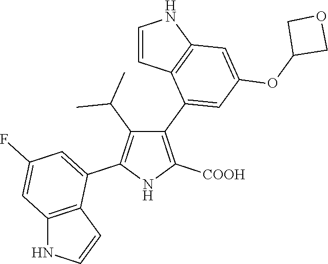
C1(C2=CC(OC3COC3)=CC3=C2C=CN3)=C([COOH])NC(C2=CC(F)=CC3=C2C=CN3)=C1C(C)C
